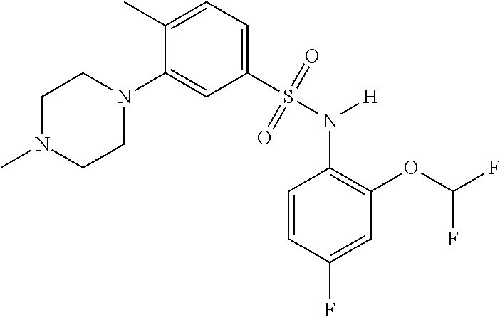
C1N(C)CCN(C2=CC(S(N(C3=C(OC(F)F)C=C(F)C=C3)[H])(=O)=O)=CC=C2C)C1
